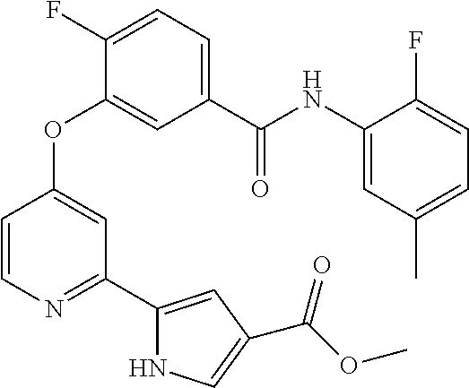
C1(C(NC2=CC(C)=CC=C2F)=O)=CC=C(F)C(OC2=CC(C3=CC(C(OC)=O)=CN3)=NC=C2)=C1
